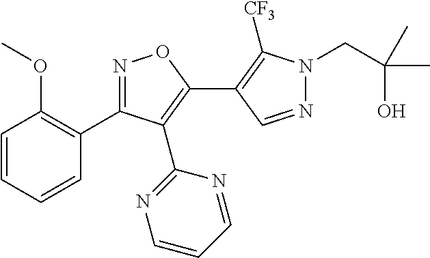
N1=CC(C2=C(C3=NC=CC=N3)C(C3=C(OC)C=CC=C3)=NO2)=C([CF3])N1CC(C)(O)C
